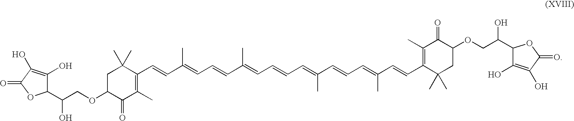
C1C(OCC(C2C(O)=C(O)C(=O)O2)O)C(=O)C(C)=C(C=CC(=CC=CC(=CC=CC=C(C=CC=C(C=CC2=C(C)C(=O)C(OCC(C3C(O)=C(O)C(=O)O3)O)CC2(C)C)C)C)C)C)C1(C)C
